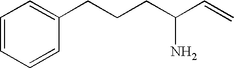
C1=CC=CC(CCCC(C=C)N)=C1
